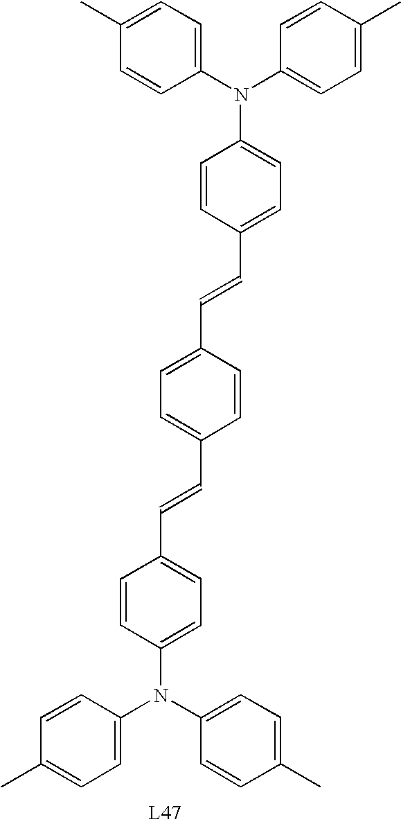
C1=CC(N(C2=CC=C(C=CC3=CC=C(C=CC4=CC=C(N(C5=CC=C(C)C=C5)C5=CC=C(C)C=C5)C=C4)C=C3)C=C2)C2=CC=C(C)C=C2)=CC=C1C
